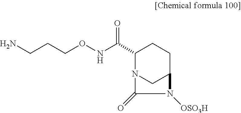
C1(C(=O)NOCCCN)N2CC(CC1)N([OSO3H])C2=O
